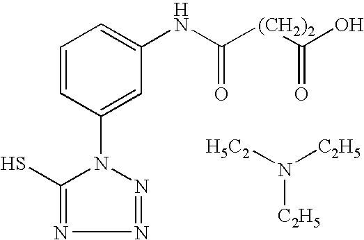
C1=CC(N2C(S)=NN=N2)=CC(NC([(CH2)2]C(O)=O)=O)=C1.N([C2H5])([H5C2])[C2H5]
